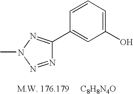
C1(O)=CC=CC(C2=NN(C)N=N2)=C1
